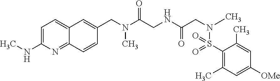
C12=NC(NC)=CC=C1C=C(CN(C(CNC(CN(C)S(C1=C(C)C=C([OMe])C=C1C)(=O)=O)=O)=O)C)C=C2
